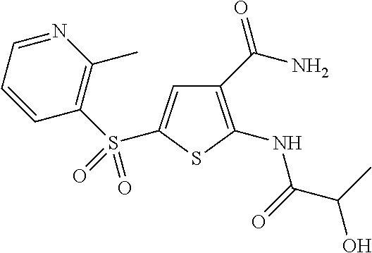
C1(C(N)=O)=C(NC(C(C)O)=O)SC(S(C2=C(C)N=CC=C2)(=O)=O)=C1
